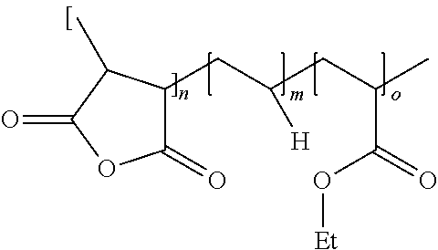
C1(=O)C(CC(CC(C)C(=O)O[Et])[H])C(C)C(=O)O1
